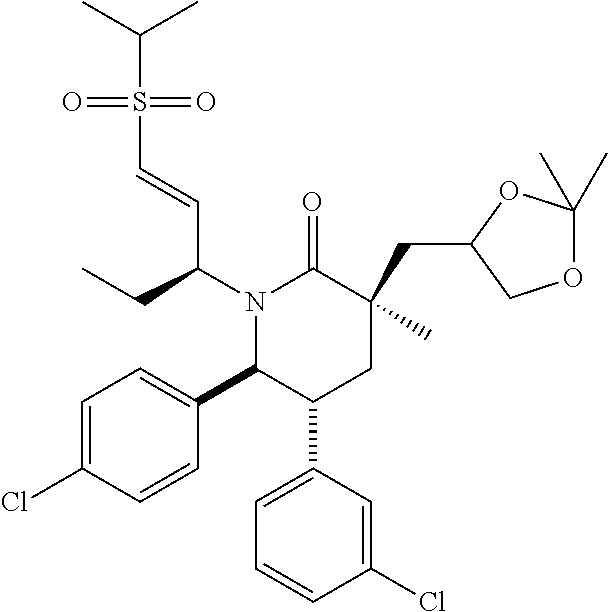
N1(C(CC)C=CS(C(C)C)(=O)=O)C(C2=CC=C(Cl)C=C2)C(C2=CC=CC(Cl)=C2)CC(CC2COC(C)(C)O2)(C)C1=O
